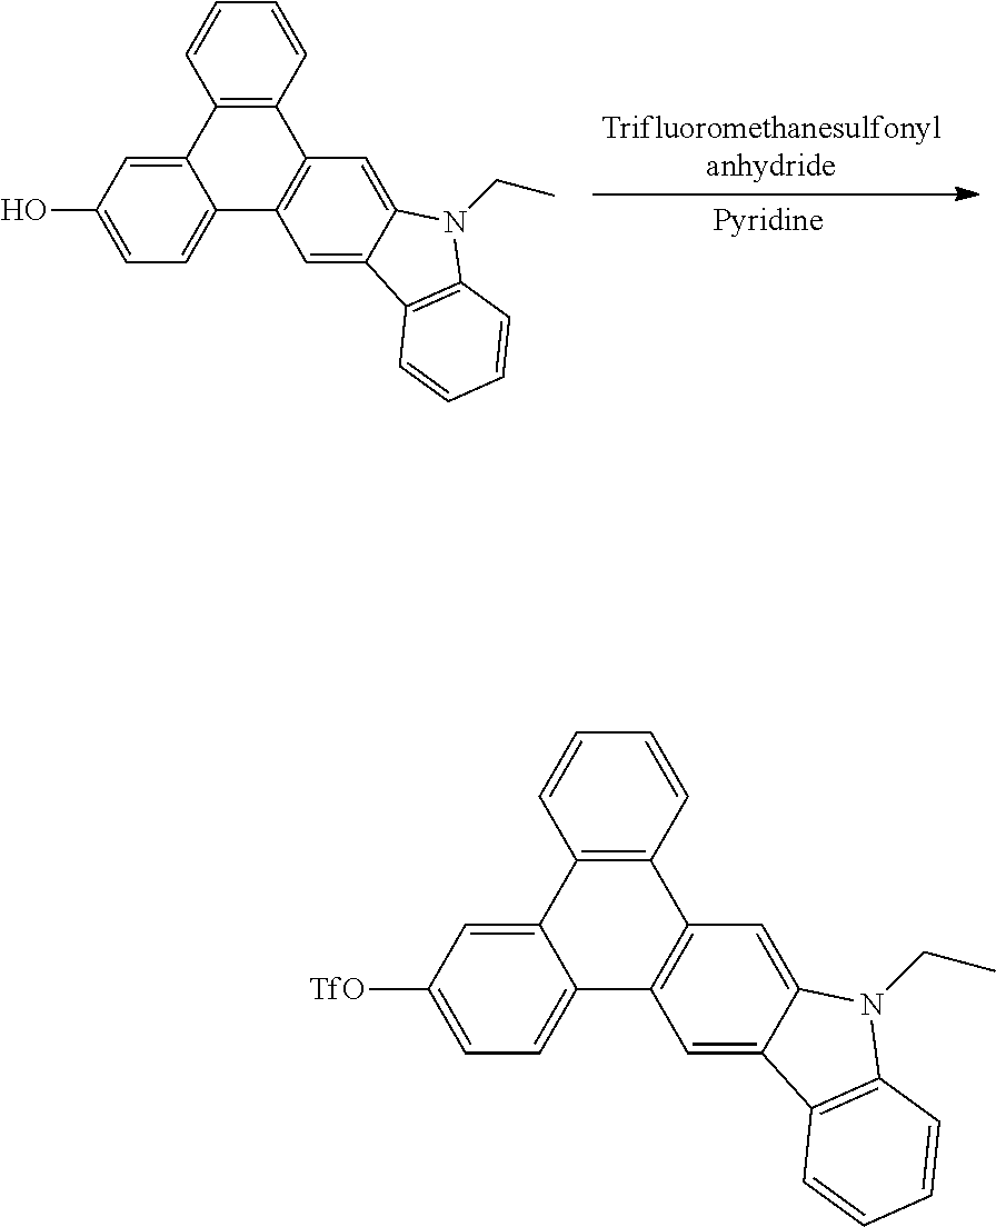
C12=C(C=CC=C1)C1=C(C3=CC=C(O)C=C23)C=C2C(=C1)N(CC)C1=C2C=CC=C1.C12=C(C=CC=C1)C1=C(C3=CC=C([TfO])C=C23)C=C2C(=C1)N(CC)C1=C2C=CC=C1
